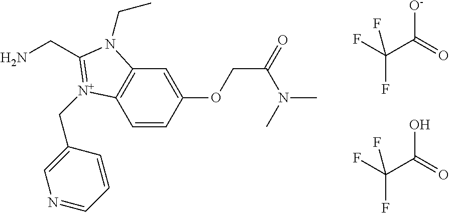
C1=CC(OCC(N(C)C)=O)=CC2=C1[N+](CC1=CN=CC=C1)=C(CN)N2CC.FC(C(=O)[O-])(F)F.FC(C(=O)O)(F)F
